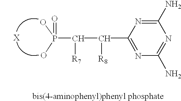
[X].C1(N)=NC(C([R8])C([R7])P(O)(O)=O)=NC(N)=N1
